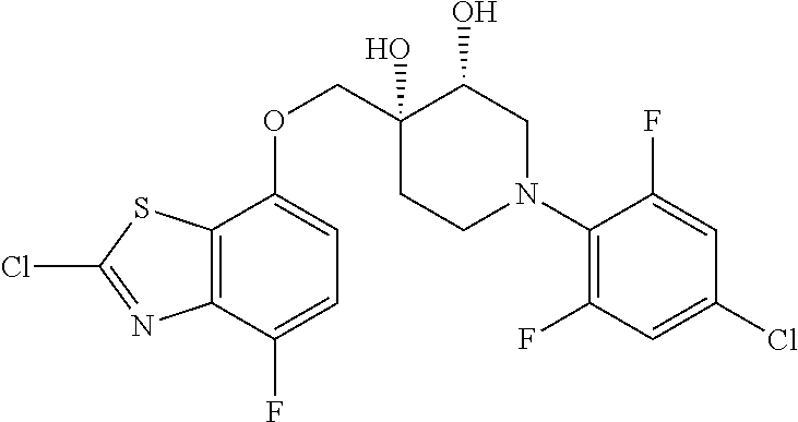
C1(N2CC(O)C(O)(COC3=CC=C(F)C4=C3SC(Cl)=N4)CC2)=C(F)C=C(Cl)C=C1F
